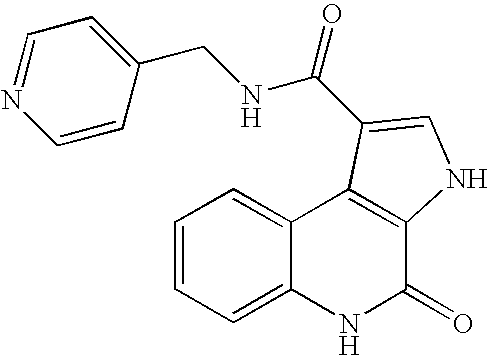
C1=CC=C2C(=C1)C1=C(C(=O)N2)NC=C1C(=O)NCC1=CC=NC=C1
